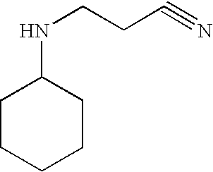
N(CCC#N)C1CCCCC1
